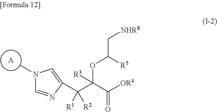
[A].N1(C)C=NC(C(C(C([OR4])=O)(OC([R5])C[NHR8])[R3])([R1])[R2])=C1
